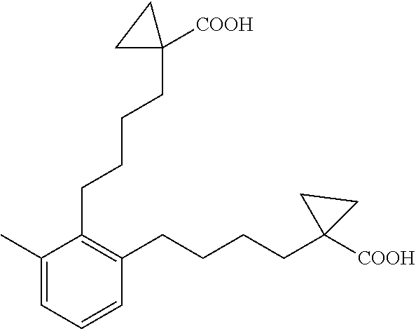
C1(CCCCC2([COOH])CC2)=C(CCCCC2([COOH])CC2)C=CC=C1C
